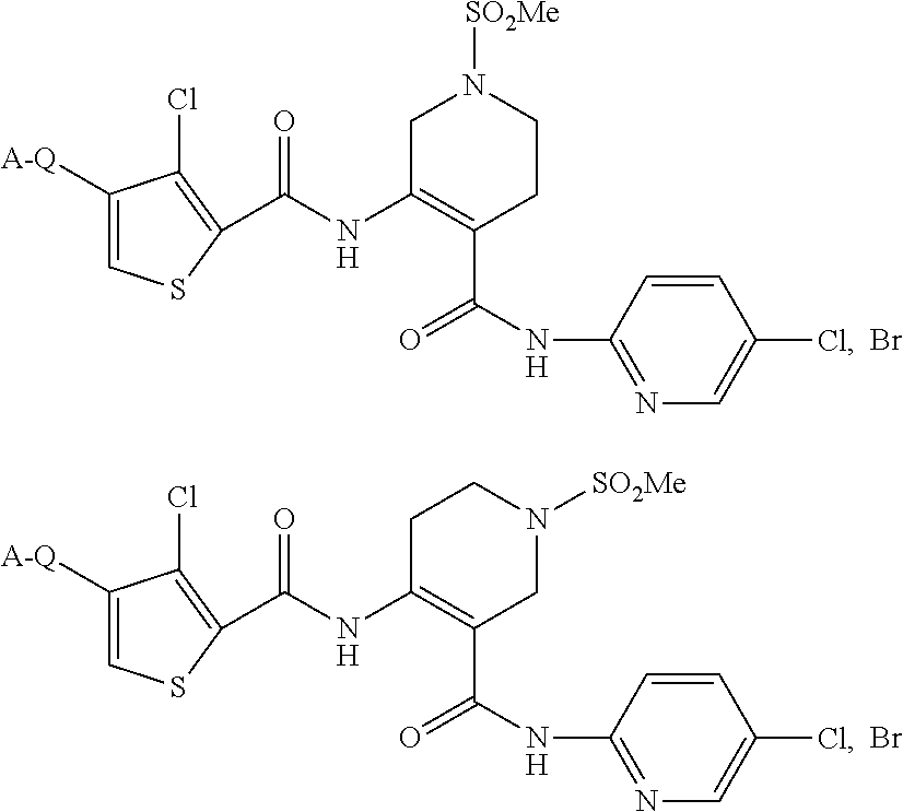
C1([A-Q])=CSC(C(NC2=C(C(=O)NC3=NC=C(Cl)C=C3)CCN([SO2Me])C2)=O)=C1Cl.Br.C1([A-Q])=CSC(C(NC2=C(C(=O)NC3=NC=C(Cl)C=C3)CN([SO2Me])CC2)=O)=C1Cl.Br
